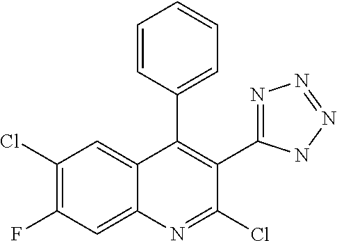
C1(Cl)=C(F)C=C2C(=C1)C(C1=CC=CC=C1)=C(C1=NN=NN1)C(Cl)=N2
